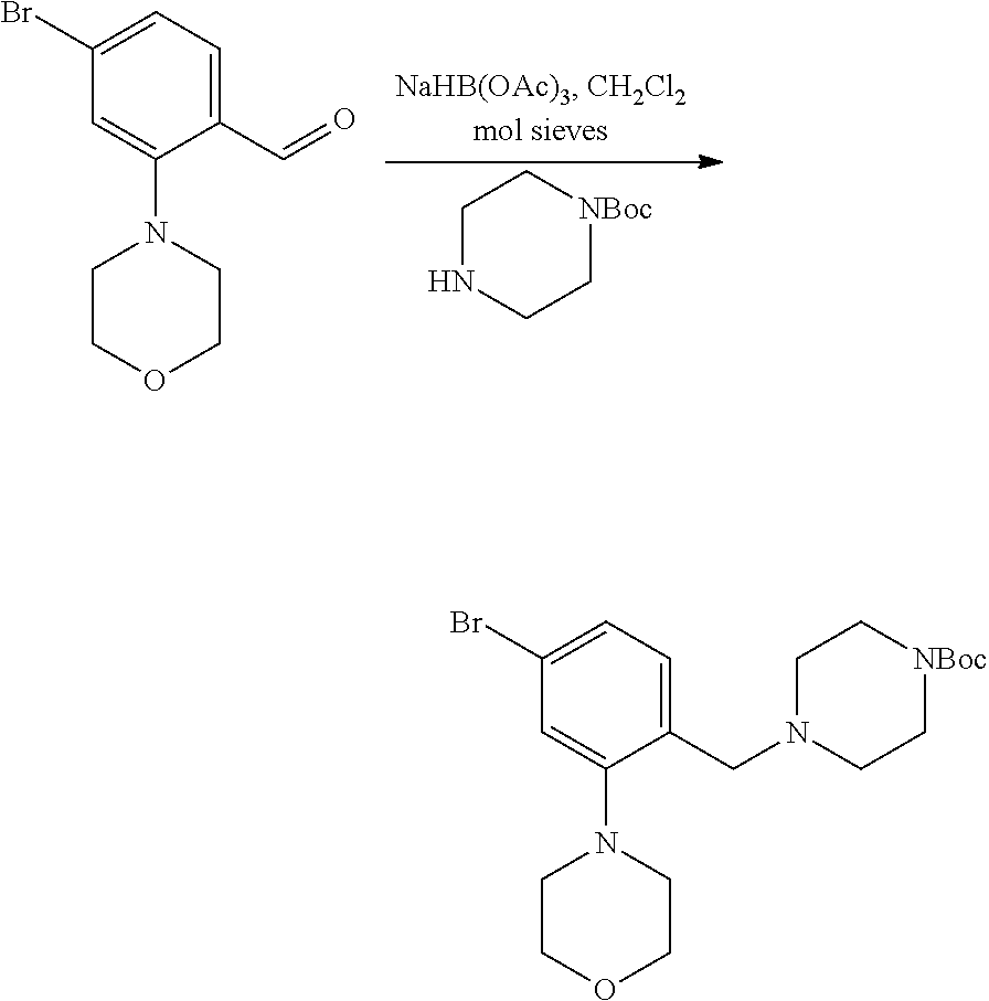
C1NCC[NBoc]C1.C1(C=O)=CC=C(Br)C=C1N1CCOCC1.C1(CN2CC[NBoc]CC2)=CC=C(Br)C=C1N1CCOCC1
